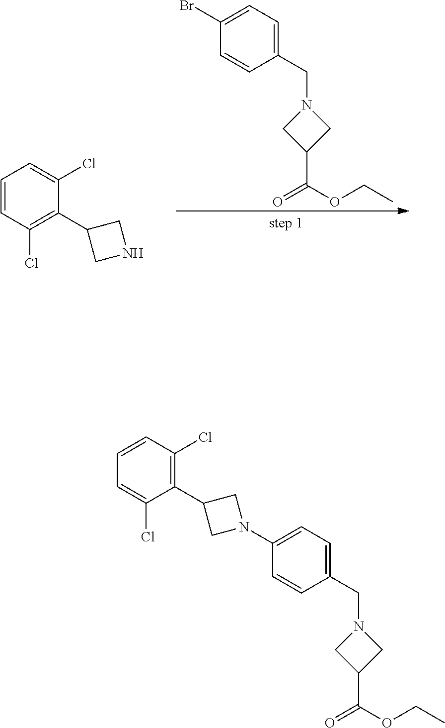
C1(Br)=CC=C(CN2CC(C(=O)OCC)C2)C=C1.C1=CC=C(Cl)C(C2CNC2)=C1Cl.C1=C(Cl)C(C2CN(C3=CC=C(CN4CC(C(=O)OCC)C4)C=C3)C2)=C(Cl)C=C1
